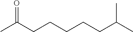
CC(CCCCCC(C)C)=O
